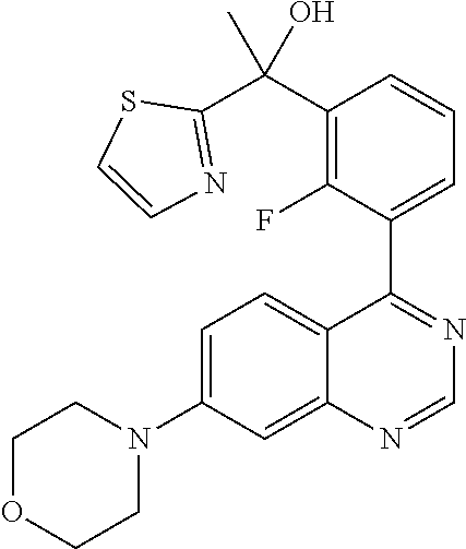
C12=CC(N3CCOCC3)=CC=C1C(C1=CC=CC(C(C3=NC=CS3)(C)O)=C1F)=NC=N2
